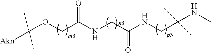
C(CNC(COC([Akn])(C)C)=O)(NCC(NC)(C)C)=O
